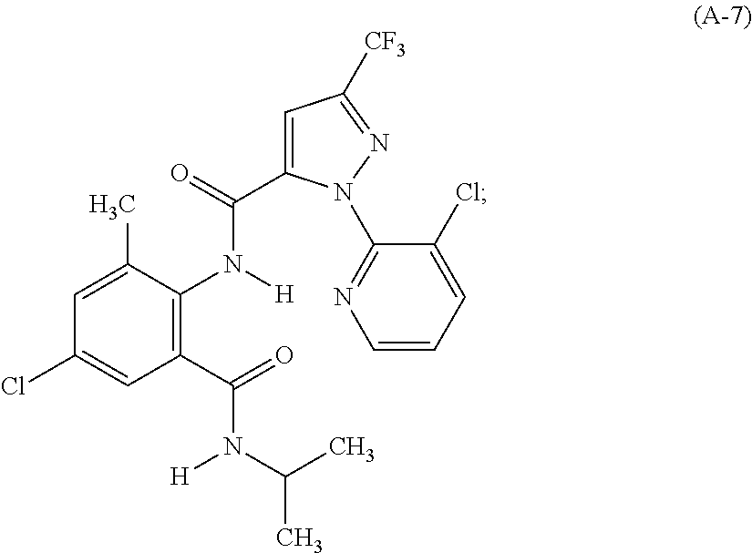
C1(C(=O)N(C(C)C)[H])=C(N([H])C(=O)C2=CC([CF3])=NN2C2=NC=CC=C2Cl)C(C)=CC(Cl)=C1
